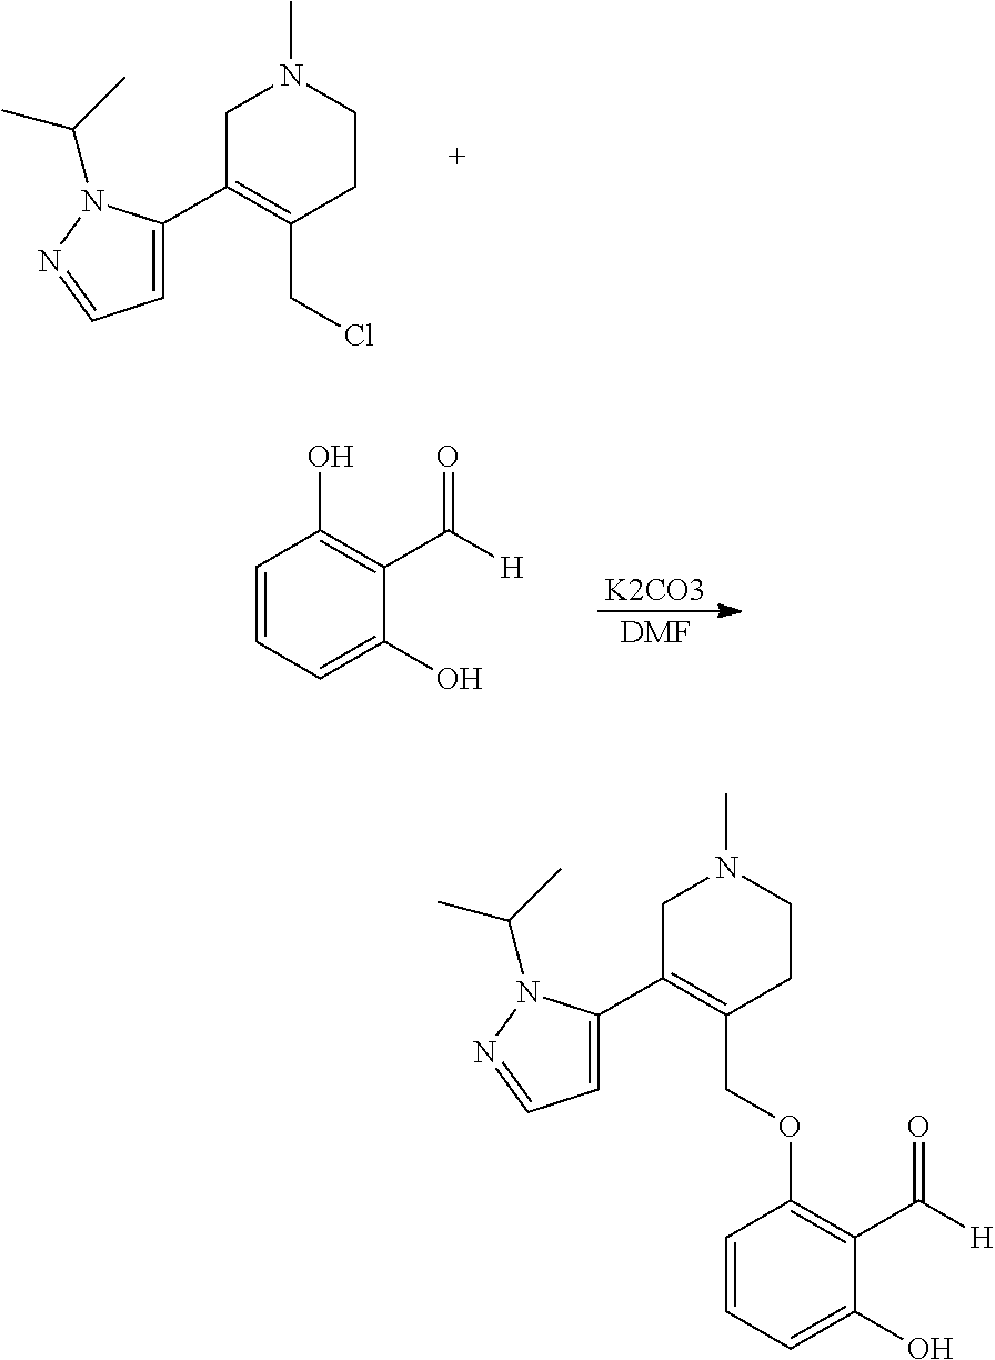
C1C(C2=CC=NN2C(C)C)=C(CCl)CCN1C.[K2CO3].[DMF].C1=CC=C(O)C(C([H])=O)=C1O.C1=CC=C(O)C(C([H])=O)=C1OCC1=C(C2=CC=NN2C(C)C)CN(C)CC1
